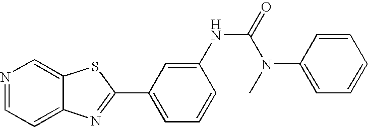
C12=CC=NC=C1SC(C1=CC=CC(NC(=O)N(C3=CC=CC=C3)C)=C1)=N2
